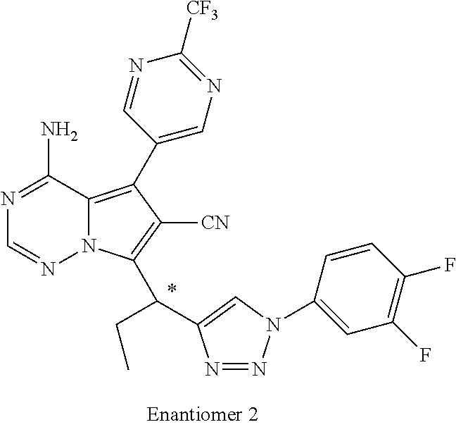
N1=NN(C2=CC(F)=C(F)C=C2)C=C1C(CC)C1=C([CN])C(C2=CN=C([CF3])N=C2)=C2N1N=CN=C2N
